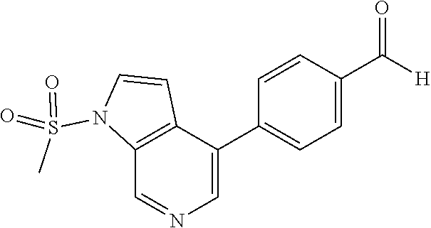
C1(C(=O)[H])=CC=C(C2=CN=CC3=C2C=CN3S(C)(=O)=O)C=C1
